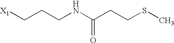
[X1]CCCNC(CCSC)=O
